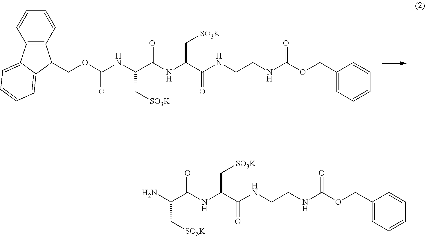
N(C(C[SO3K])C(=O)NCCNC(OCC1=CC=CC=C1)=O)C(C(NC(OCC1C2=C(C=CC=C2)C2=CC=CC=C21)=O)C[SO3K])=O.N(C(C[SO3K])C(=O)NCCNC(OCC1=CC=CC=C1)=O)C(C(N)C[SO3K])=O
